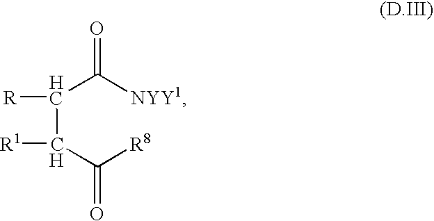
[R]C(C([NYY1])=O)C([R1])C([R8])=O
